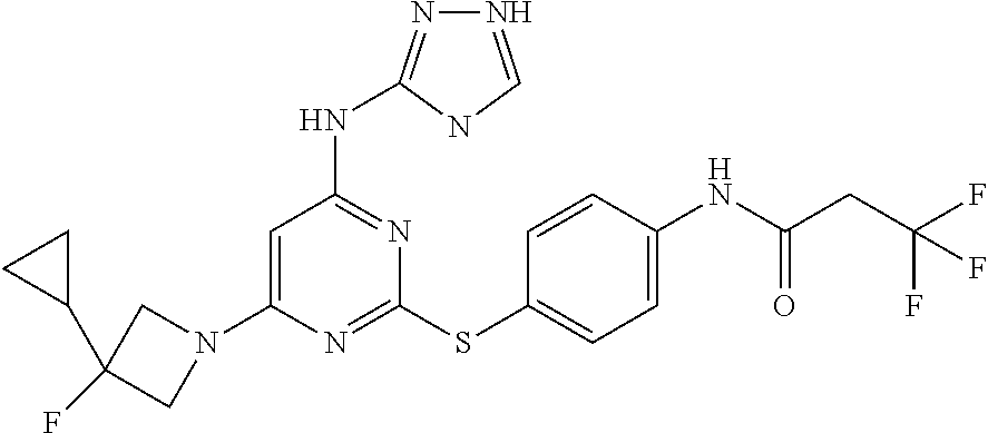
C1=C(N2CC(F)(C3CC3)C2)N=C(SC2=CC=C(NC(=O)CC(F)(F)F)C=C2)N=C1NC1=NN=CN1
